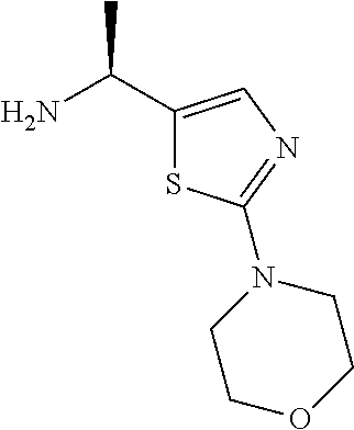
C1(C(N)C)=CN=C(N2CCOCC2)S1
